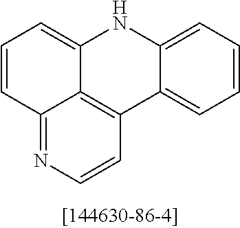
C1=CC2=NC=CC3=C2C(=C1)NC1=CC=CC=C31
